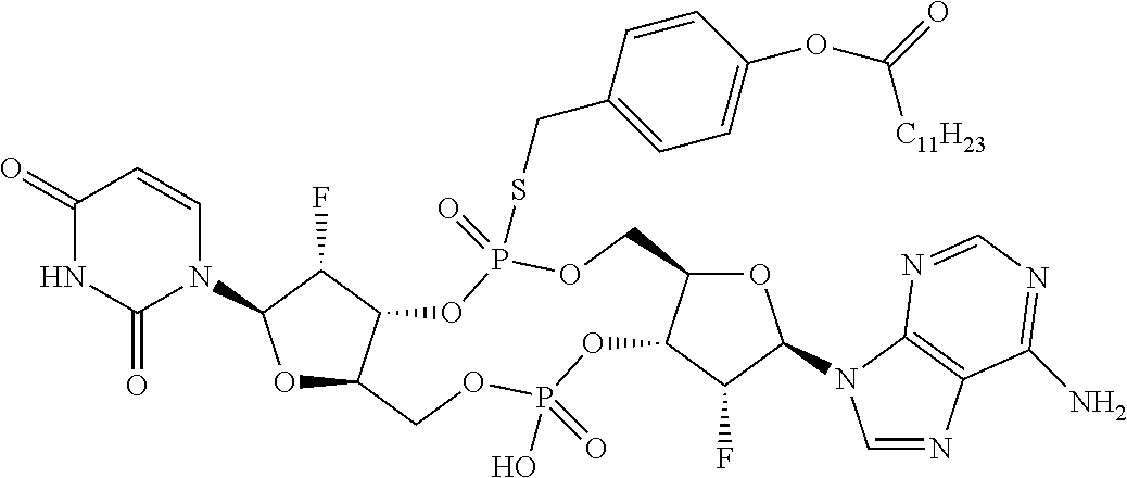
O1C2C(C(F)C1N1C=CC(=O)NC1=O)OP(=O)(SCC1=CC=C(OC([C11H23])=O)C=C1)OCC1C(OP(O)(=O)OC2)C(F)C(N2C=NC3=C2N=CN=C3N)O1
